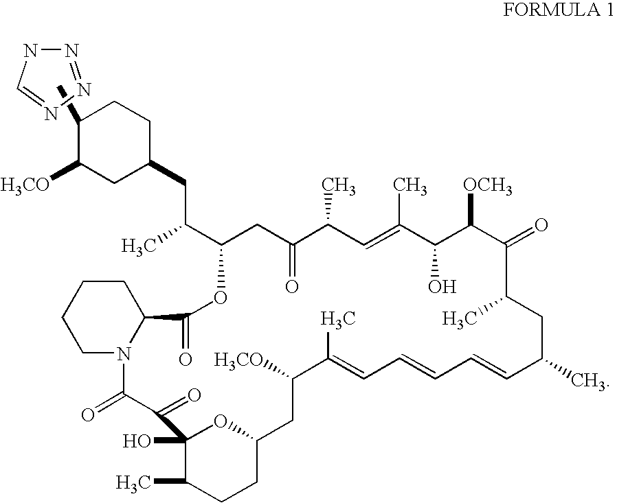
N1=NN=CN1.CC1C([H3CO])CC(CC(C)C2CC(=O)C(C)C=C(C)C(O)C([OCH3])C(=O)C(C)CC(C)C=CC=CC=C(C)C([H3CO])CC3OC(O)(C(=O)C(=O)N4C(C(=O)O2)CCCC4)C(C)CC3)CC1
